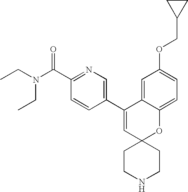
CCN(C(C1=NC=C(C2=CC3(OC4=CC=C(OCC5CC5)C=C24)CCNCC3)C=C1)=O)CC
